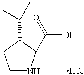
C1NC(C(O)=O)C(C(C)C)C1
